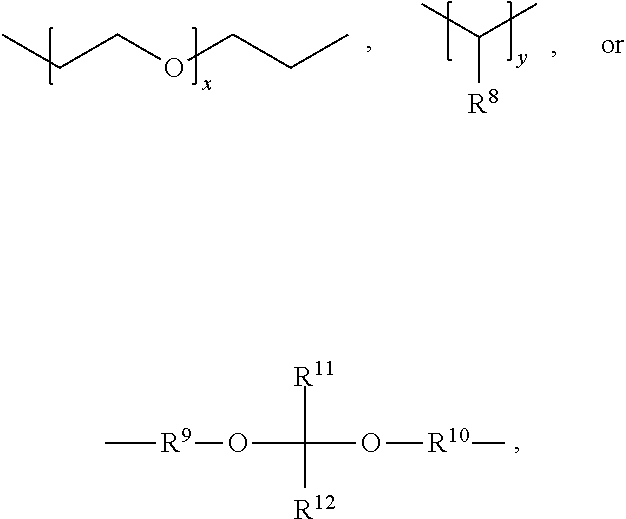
C[R9]OC([R12])([R11])O[R10]C.CCCOCCC.CC(C)[R8]
